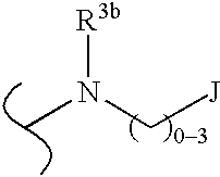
[R3b]N(C[J])C
